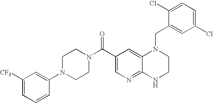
C1(Cl)=CC=C(Cl)C=C1CN1C2=CC(C(N3CCN(C4=CC([CF3])=CC=C4)CC3)=O)=CN=C2NCC1
